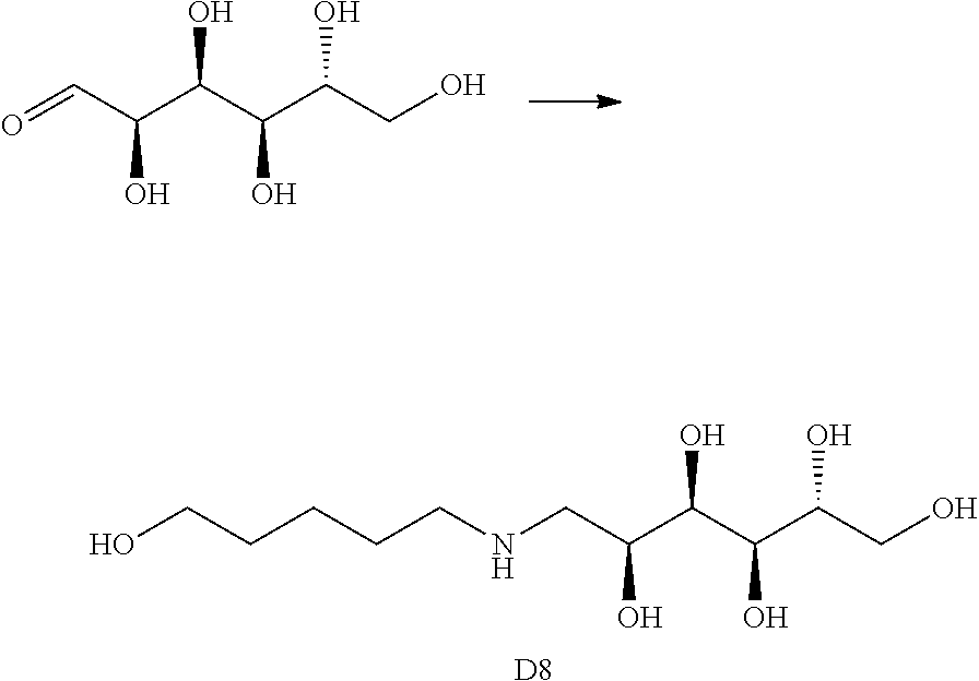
OCC(C(C(C(C=O)O)O)O)O.[D8].OCC(C(C(C(CNCCCCCO)O)O)O)O
